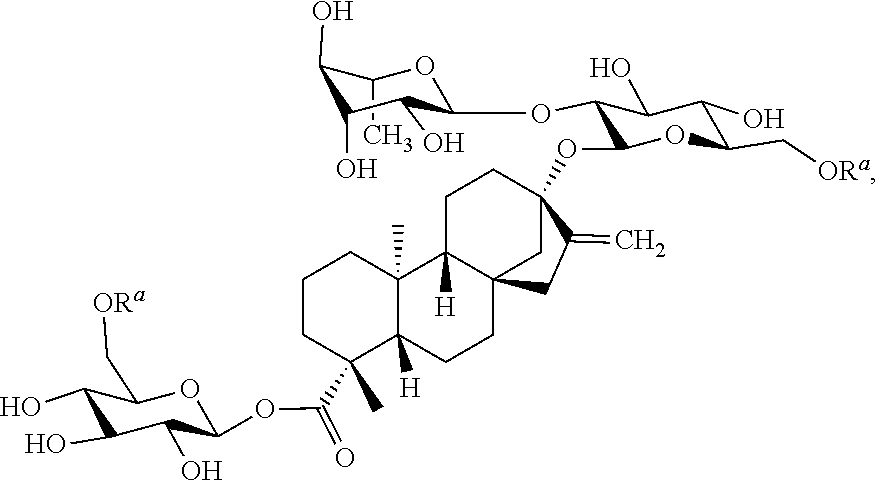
C1(C)C(O)C(O)C(O)C(OC2C(O)C(O)C(C[ORa])OC2OC23CCC4([H])C5(C)CCCC(C)(C(OC6C(O)C(O)C(O)C(C[ORa])O6)=O)C5([H])CCC4(CC2=C)C3)O1
